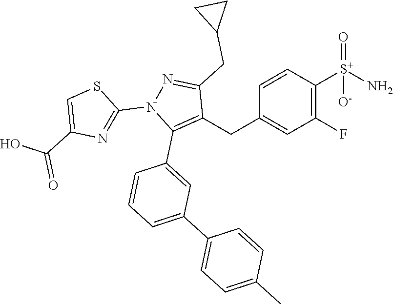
C1(F)=C([S+](N)(=O)[O-])C=CC(CC2=C(C3=CC(C4=CC=C(C)C=C4)=CC=C3)N(C3=NC(C(=O)O)=CS3)N=C2CC2CC2)=C1
